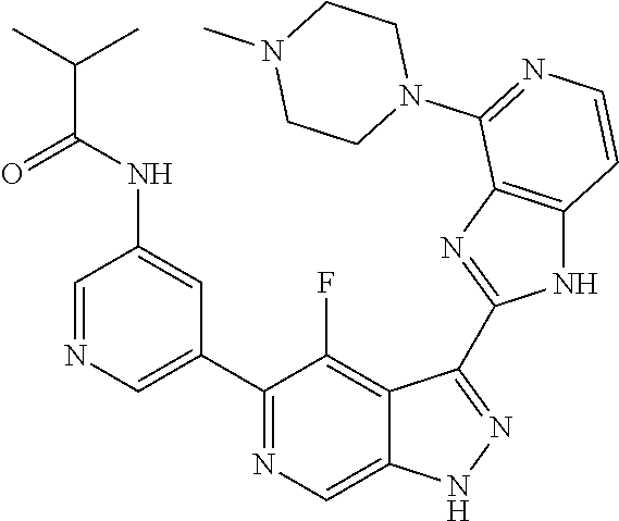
C1=NC=C(C2=NC=C3C(=C2F)C(C2=NC4=C(N2)C=CN=C4N2CCN(C)CC2)=NN3)C=C1NC(C(C)C)=O
